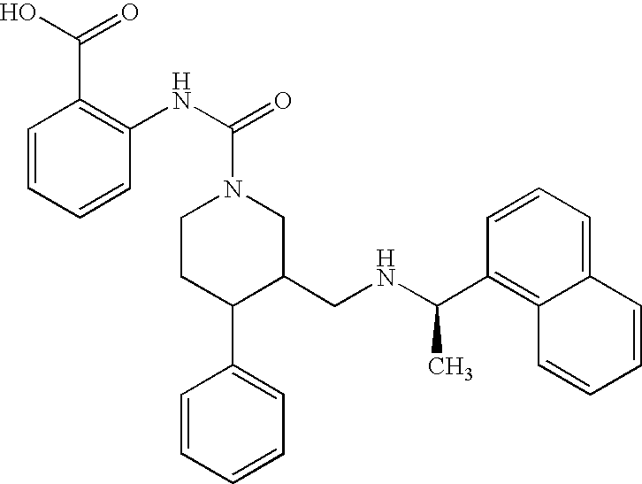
C1(C(NCC2CN(C(NC3=C(C(=O)O)C=CC=C3)=O)CCC2C2=CC=CC=C2)C)=C2C(=CC=C1)C=CC=C2
